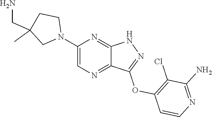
N1(C2=CN=C3C(=N2)NN=C3OC2=C(Cl)C(N)=NC=C2)CCC(CN)(C)C1
